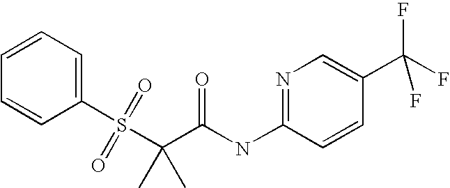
C1=CC=C(S(C(C)(C(NC2=NC=C(C(F)(F)F)C=C2)=O)C)(=O)=O)C=C1
